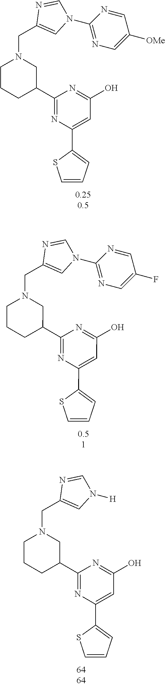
N1(C2=NC=C([OMe])C=N2)C=C(CN2CCCC(C3=NC(C4=CC=CS4)=CC(O)=N3)C2)N=C1.N1(C2=NC=C(F)C=N2)C=C(CN2CCCC(C3=NC(C4=CC=CS4)=CC(O)=N3)C2)N=C1.N1([H])C=C(CN2CCCC(C3=NC(C4=CC=CS4)=CC(O)=N3)C2)N=C1
